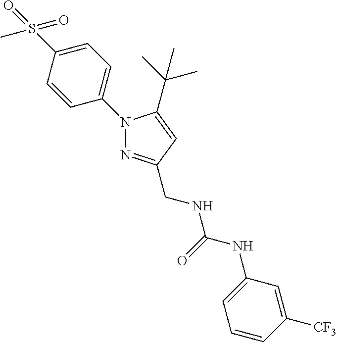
C1=C(N2N=C(CNC(NC3=CC=CC([CF3])=C3)=O)C=C2C(C)(C)C)C=CC(S(C)(=O)=O)=C1
